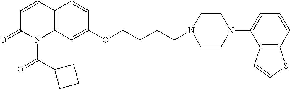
C12=C(C=C(OCCCCN3CCN(C4=CC=CC5=C4C=CS5)CC3)C=C1)N(C(C1CCC1)=O)C(=O)C=C2
